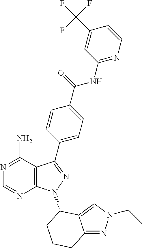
N1=C(N)C2=C(N=C1)N(C1C3=CN(CC)N=C3CCC1)N=C2C1=CC=C(C(=O)NC2=NC=CC(C(F)(F)F)=C2)C=C1
